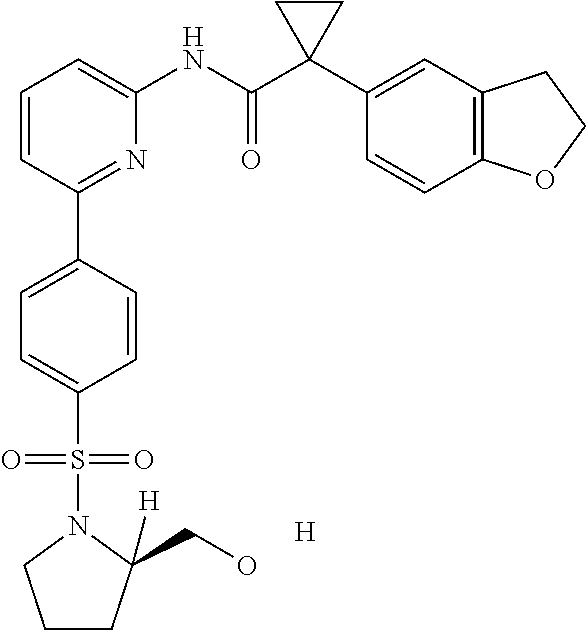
C1=CC(C2=CC=C(S(=O)(=O)N3CCCC3(CO)[H])C=C2)=NC(NC(C2(C3=CC4=C(C=C3)OCC4)CC2)=O)=C1.[H]
